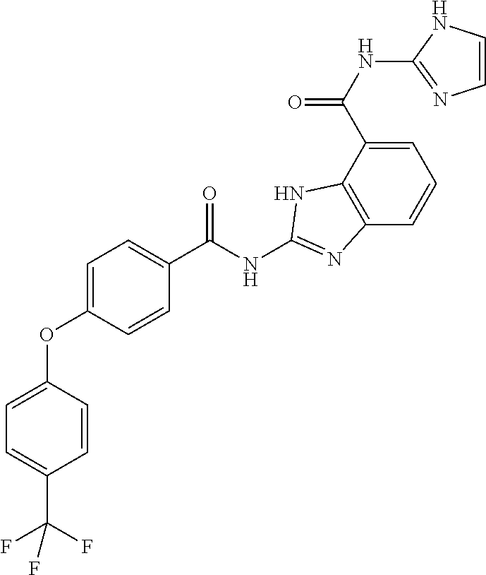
C1=C(C(NC2=NC=CN2)=O)C2=C(C=C1)N=C(NC(C1=CC=C(OC3=CC=C(C(F)(F)F)C=C3)C=C1)=O)N2
